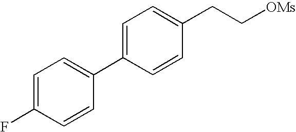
C1=C(C2=CC=C(F)C=C2)C=CC(CC[OMs])=C1
